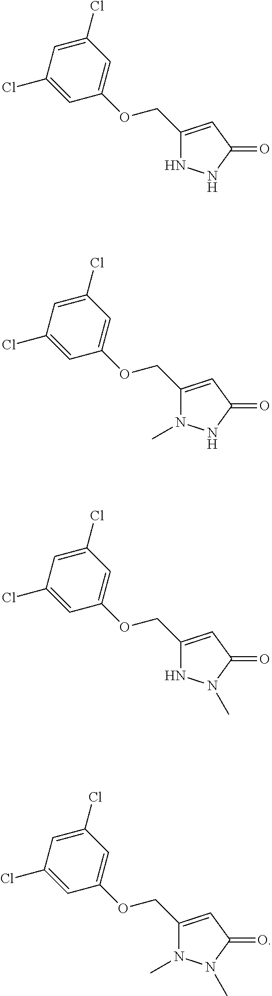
C1(Cl)=CC(OCC2=CC(=O)NN2)=CC(Cl)=C1.C1(Cl)=CC(OCC2=CC(=O)NN2C)=CC(Cl)=C1.C1(Cl)=CC(OCC2=CC(=O)N(C)N2)=CC(Cl)=C1.C1(Cl)=CC(OCC2=CC(=O)N(C)N2C)=CC(Cl)=C1
